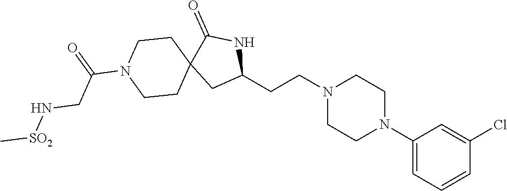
C1(CCN2CCN(C3=CC=CC(Cl)=C3)CC2)NC(=O)C2(C1)CCN(C(=O)CN[SO2]C)CC2
